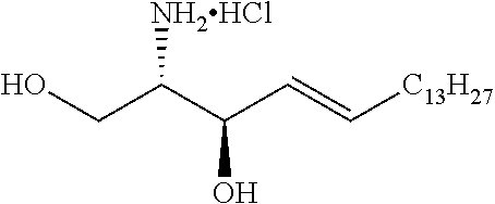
C(O)C(C(C=C[C13H27])O)[NH2HCl]
